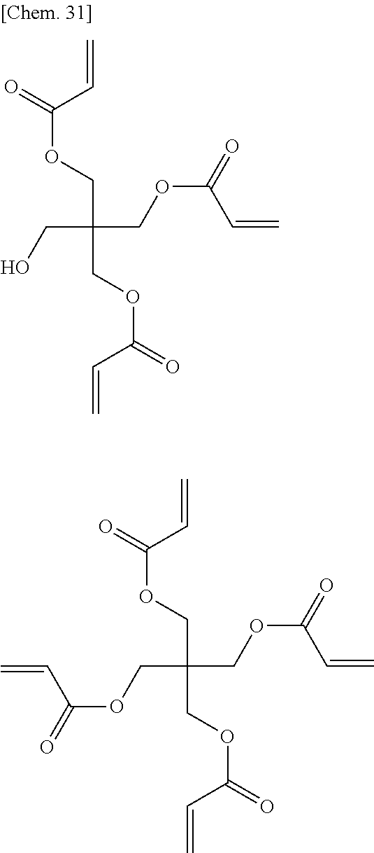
C=CC(=O)OCC(COC(C=C)=O)(COC(C=C)=O)CO.C=CC(=O)OCC(COC(C=C)=O)(COC(C=C)=O)COC(C=C)=O
